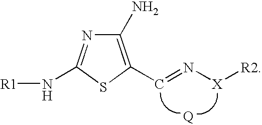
C1(N)=C(C=N[X][R2])SC(N[R1])=N1
